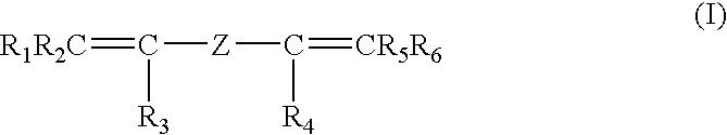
[R1R2C]=C([Z]C([R4])=[CR5R6])[R3]
